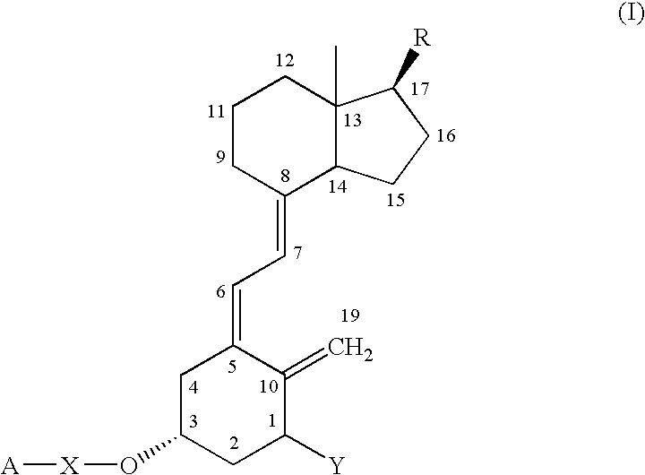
C1CC(=CC=C2CC(O[X][A])CC([Y])C2=C)C2C(C)(C1)C([R])CC2
